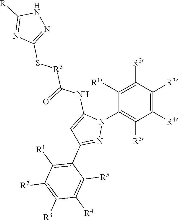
C1([R4])=C([R3])C([R2])=C([R1])C(N2C(NC([R6]SC3=NNC([R])=N3)=O)=CC(C3=C([R1])C([R2])=C([R3])C([R4])=C3[R5])=N2)=C1[R5]
